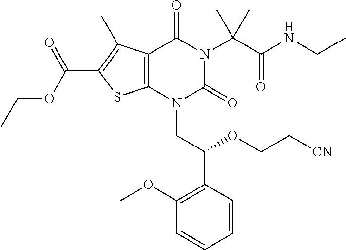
C1=CC(C(OCC[CN])CN2C(=O)N(C(C(=O)NCC)(C)C)C(=O)C3=C2SC(C(OCC)=O)=C3C)=C(OC)C=C1
